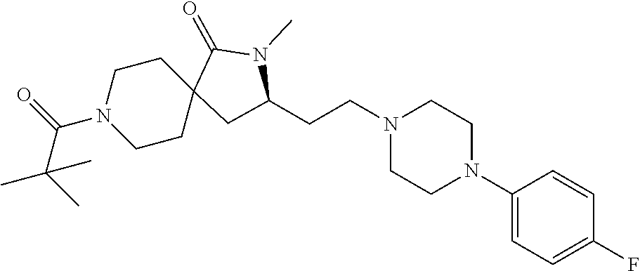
C1(N2CCN(CCC3CC4(CCN(C(=O)C(C)(C)C)CC4)C(=O)N3C)CC2)=CC=C(F)C=C1
